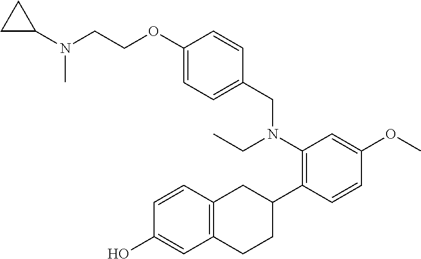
CN(C1CC1)CCOC1=CC=C(CN(C2=C(C3CC4=C(CC3)C=C(O)C=C4)C=CC(OC)=C2)CC)C=C1
